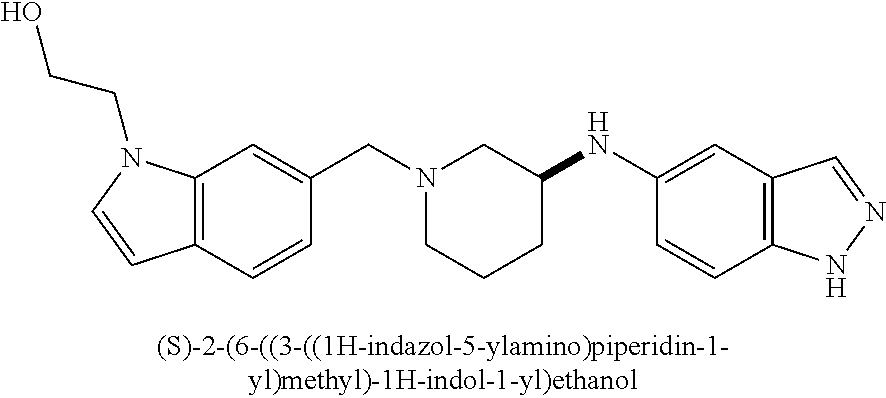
C1CCC(NC2=CC3=C(C=C2)NN=C3)CN1CC1=CC2=C(C=C1)C=CN2CCO
